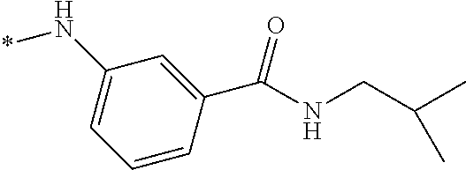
C1(N*)=CC=CC(C(=O)NCC(C)C)=C1
